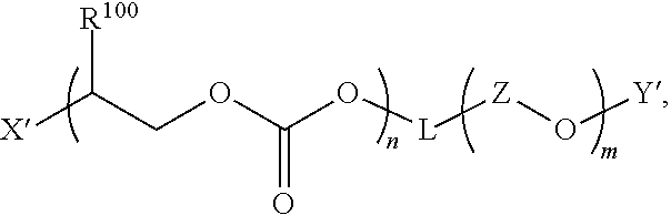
[X]C(COC(O[L][Z]O[Y])=O)[R100]
